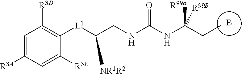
B.C(CNC(NC(CC)([R99a])[R99B])=O)([L1]C1=C([R3D])C=C([R3A])C=C1[R3E])[NR1R2]
